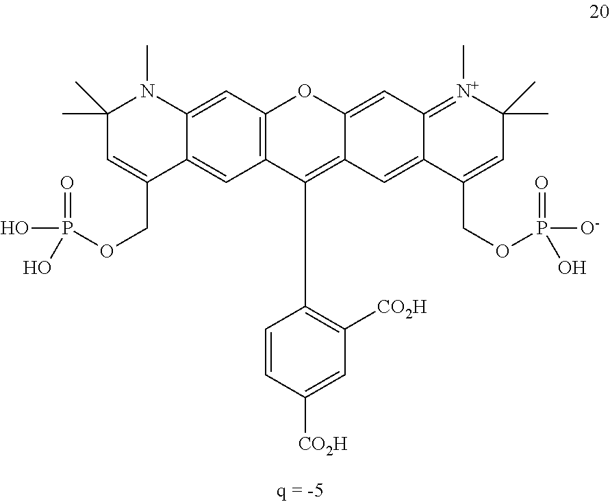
C1(C)(C)C=C(COP(O)(O)=O)C2=CC3=C(C=C2N1C)OC1=CC2=[N+](C)C(C)(C)C=C(COP(O)(=O)[O-])C2=CC1=C3C1=C([CO2H])C=C([CO2H])C=C1
